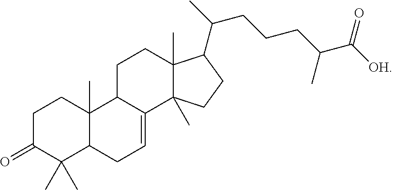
C1C(=O)C(C)(C)C2C(C)(C1)C1C(=CC2)C2(C)C(C)(CC1)C(C(C)CCCC(C([OH])=O)C)CC2
